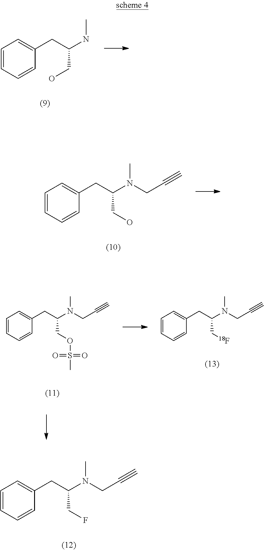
C1=CC=CC(CC(N(C)CC#C)CF)=C1.C1=CC=CC(CC(NC)CO)=C1.C1=CC=CC(CC(N(C)CC#C)CO)=C1.C1=CC=CC(CC(N(C)CC#C)C[18F])=C1.C1=CC=CC(CC(N(C)CC#C)COS(C)(=O)=O)=C1
